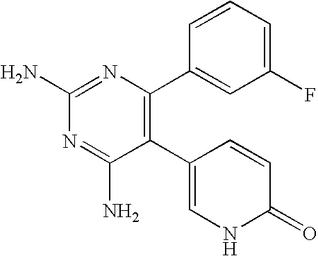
C1(C2=C(C3=CC(F)=CC=C3)N=C(N)N=C2N)=CNC(=O)C=C1
